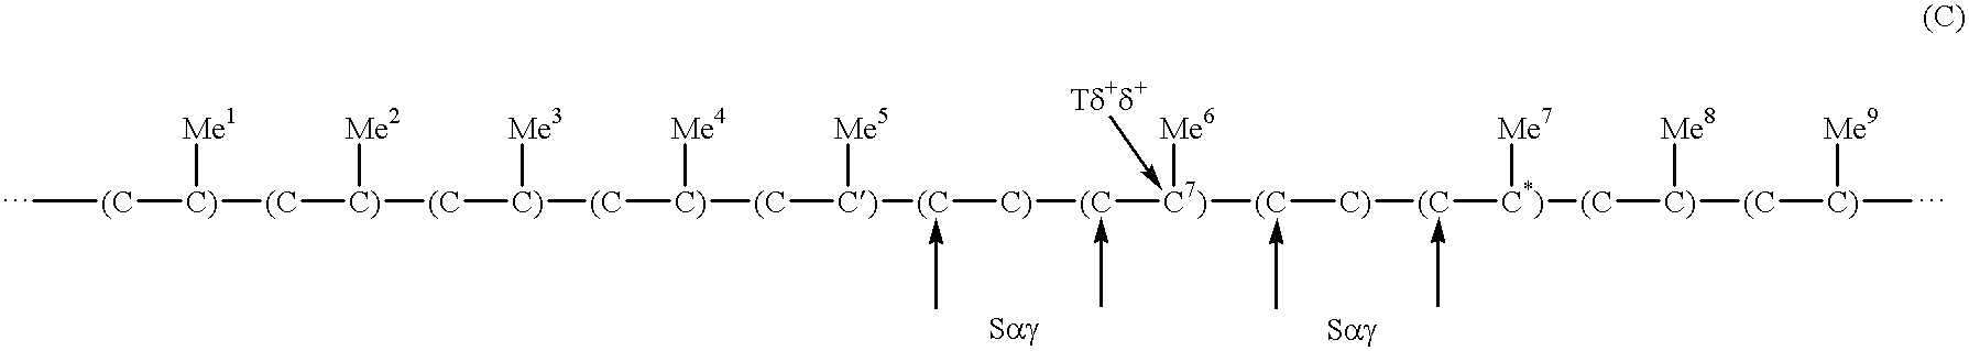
C[(C][C)]([(C][C)]([(C][C)]([(C][C)]([(C][C)]([(C][C)][(C][C7)]([(C][C)][(C][C*)]([(C][C)]([(C][C)](C)[Me9])[Me8])[Me7])[Me6])[Me5])[Me4])[Me3])[Me2])[Me1]
